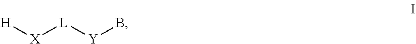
[X]([H])[L][Y]B
